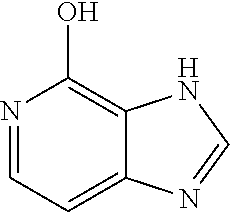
N1=CC=C2C(=C1O)NC=N2
